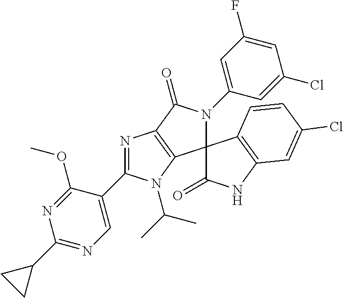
C1(C2CC2)=NC=C(C2=NC3=C(C4(N(C5=CC(F)=CC(Cl)=C5)C3=O)C(=O)NC3=C4C=CC(Cl)=C3)N2C(C)C)C(OC)=N1
